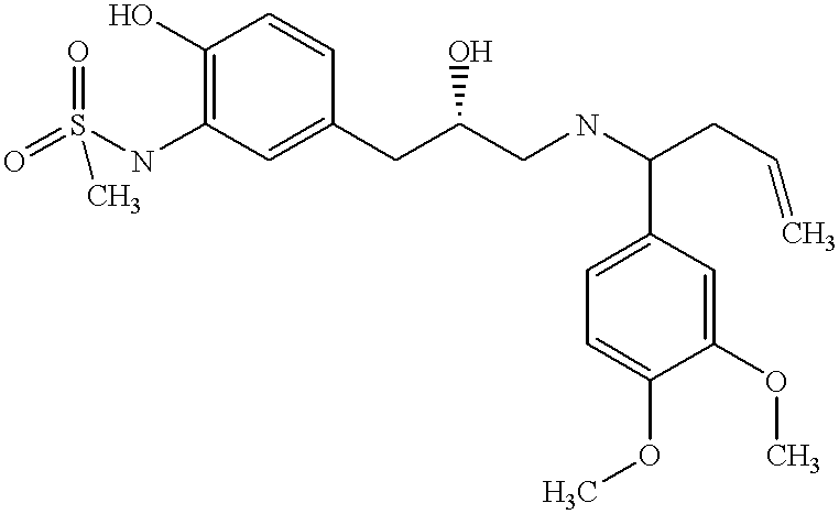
O=S(NC1=C(O)C=CC(CC(CNC(C2=CC=C(OC)C(OC)=C2)CC=C)O)=C1)(=O)C
